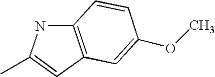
C12=C(C=C(C)N1)C=C(OC)C=C2
